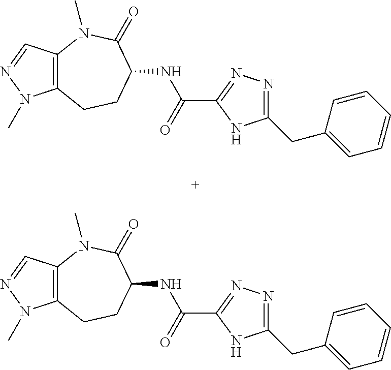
C12=C(N(C)C(=O)C(NC(C3=NN=C(CC4=CC=CC=C4)N3)=O)CC1)C=NN2C.C12=C(N(C)C(=O)C(NC(C3=NN=C(CC4=CC=CC=C4)N3)=O)CC1)C=NN2C
